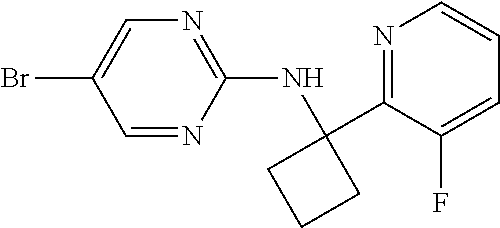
BrC1=CN=C(NC2(C3=NC=CC=C3F)CCC2)N=C1
